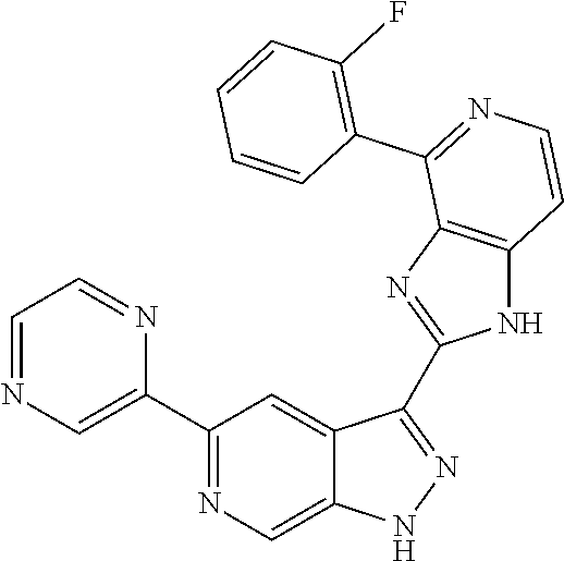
C1(C2=NC=C3C(=C2)C(C2=NC4=C(N2)C=CN=C4C2=C(F)C=CC=C2)=NN3)=CN=CC=N1
